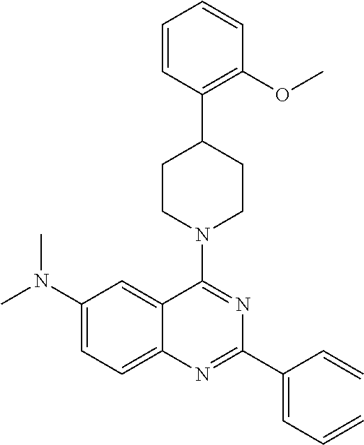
CN(C1=CC=C2C(=C1)C(N1CCC(C3=C(OC)C=CC=C3)CC1)=NC(C(=CC=C)C=C)=N2)C
